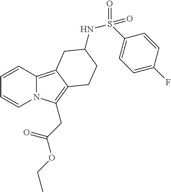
N12C(=C3C(=C1CC(=O)OCC)CCC(NS(=O)(C1=CC=C(F)C=C1)=O)C3)C=CC=C2
